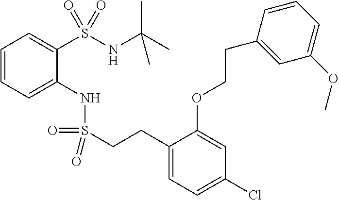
C1=CC=C(NS(=O)(=O)CCC2=CC=C(Cl)C=C2OCCC2=CC(OC)=CC=C2)C(S(NC(C)(C)C)(=O)=O)=C1
